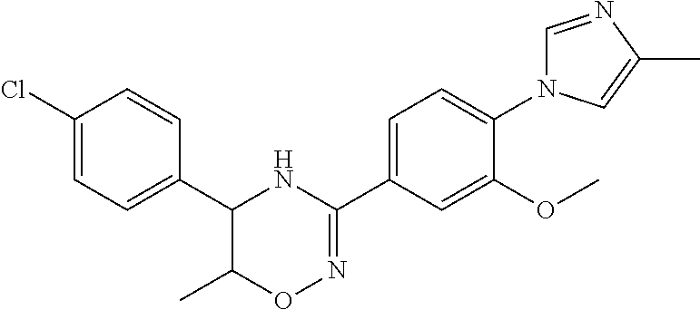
C1(C2=CC=C(N3C=NC(C)=C3)C(OC)=C2)=NOC(C)C(C2=CC=C(Cl)C=C2)N1
